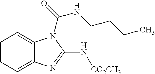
C1=CC=C2C(=C1)N(C(=O)NCCCC)C(N[CO2CH3])=N2
